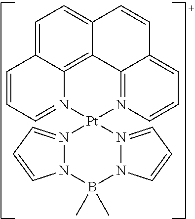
C1=C2C3=C4C(=C1)C=CC1=CC=CN(=C41)[Pt]1(N3=CC=C2)N2=CC=CN2B(C)(C)N2N1=CC=C2
